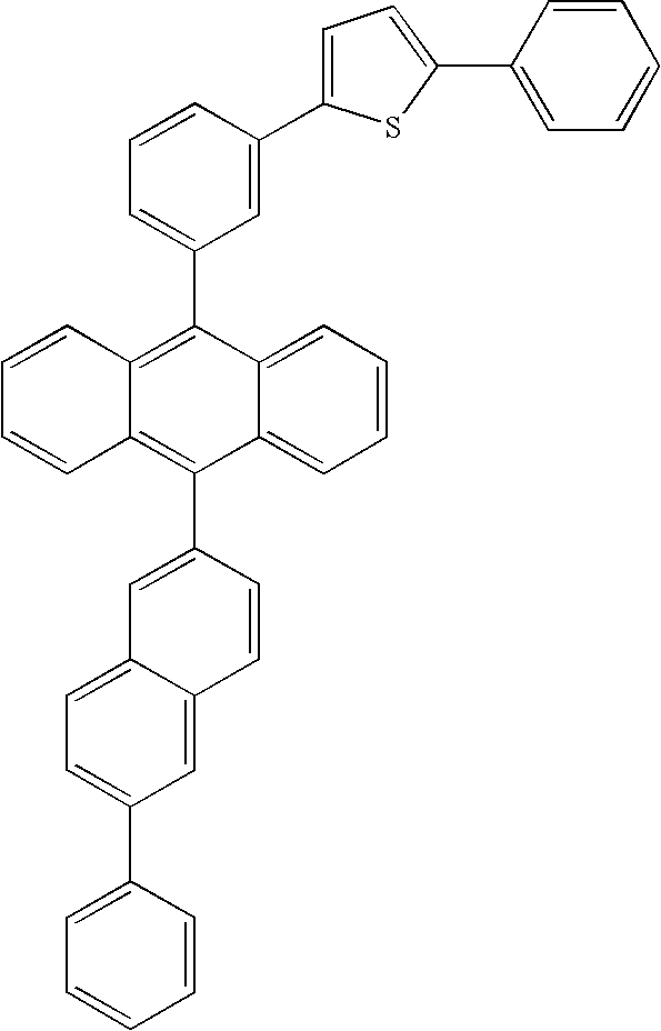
C12=CC=CC=C1C(C1=CC3=CC=C(C4=CC=CC=C4)C=C3C=C1)=C1C(=C2C2=CC=CC(C3=CC=C(C4=CC=CC=C4)S3)=C2)C=CC=C1
